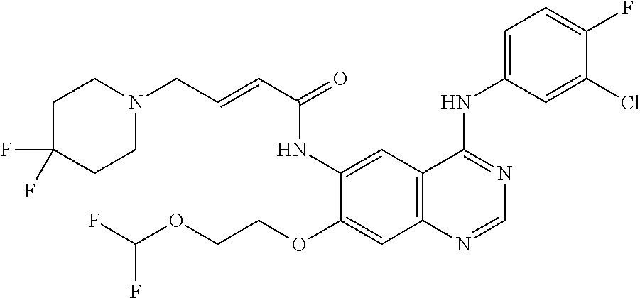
FC(OCCOC1=CC2=C(C=C1NC(C=CCN1CCC(F)(F)CC1)=O)C(NC1=CC=C(F)C(Cl)=C1)=NC=N2)F
